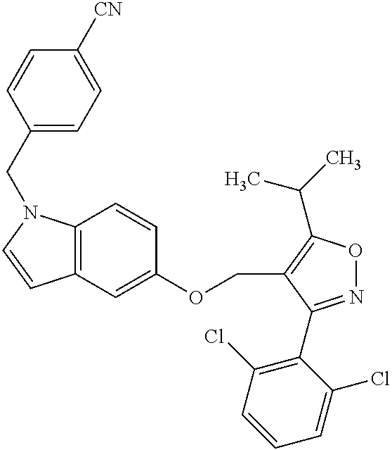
C1=C([CN])C=CC(CN2C3=C(C=C(OCC4=C(C(C)C)ON=C4C4=C(Cl)C=CC=C4Cl)C=C3)C=C2)=C1
